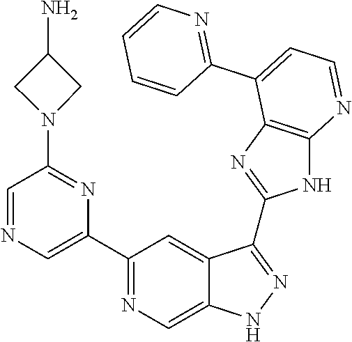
C1(C2=NC=C3C(=C2)C(C2=NC4=C(N2)N=CC=C4C2=NC=CC=C2)=NN3)=CN=CC(N2CC(N)C2)=N1
